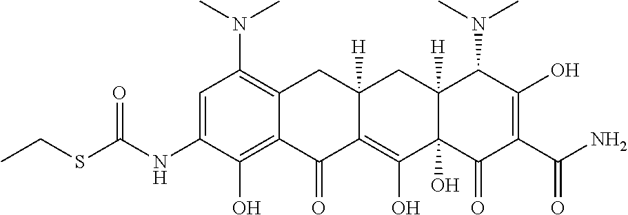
C1=C(NC(SCC)=O)C(O)=C2C(=C1N(C)C)CC1([H])C(=C(O)C3(O)C([H])(C1)C(N(C)C)C(O)=C(C(N)=O)C3=O)C2=O
